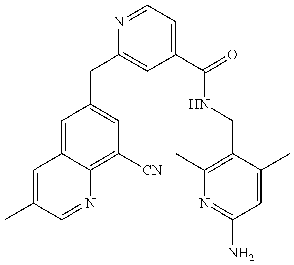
C1(CC2=CC(C(=O)NCC3=C(C)N=C(N)C=C3C)=CC=N2)=CC([CN])=C2C(=C1)C=C(C)C=N2
